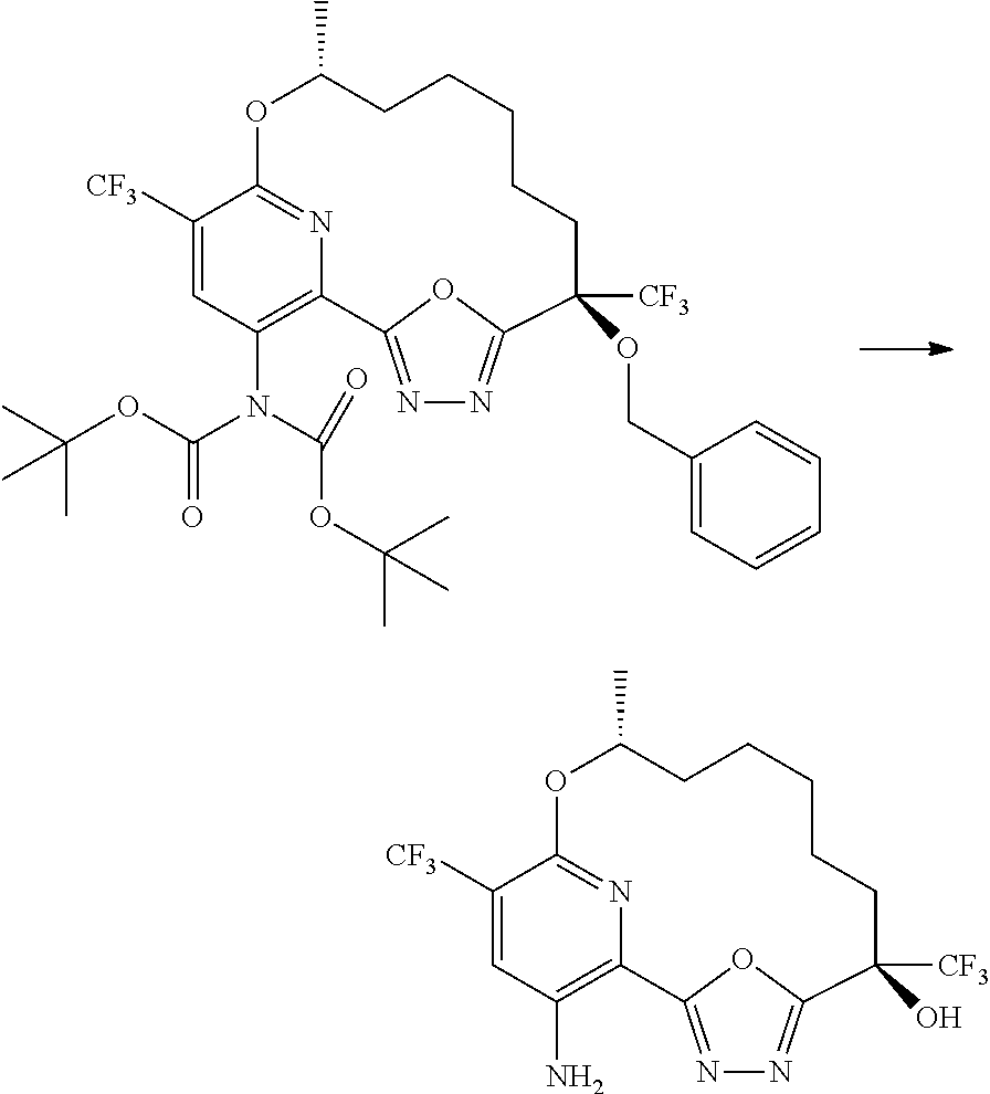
C12=C(N(C(=O)OC(C)(C)C)C(=O)OC(C)(C)C)C=C([CF3])C(=N1)OC(C)CCCCCC(OCC1=CC=CC=C1)([CF3])C1=NN=C2O1.C12=C(N)C=C([CF3])C(=N1)OC(C)CCCCCC(O)([CF3])C1=NN=C2O1
